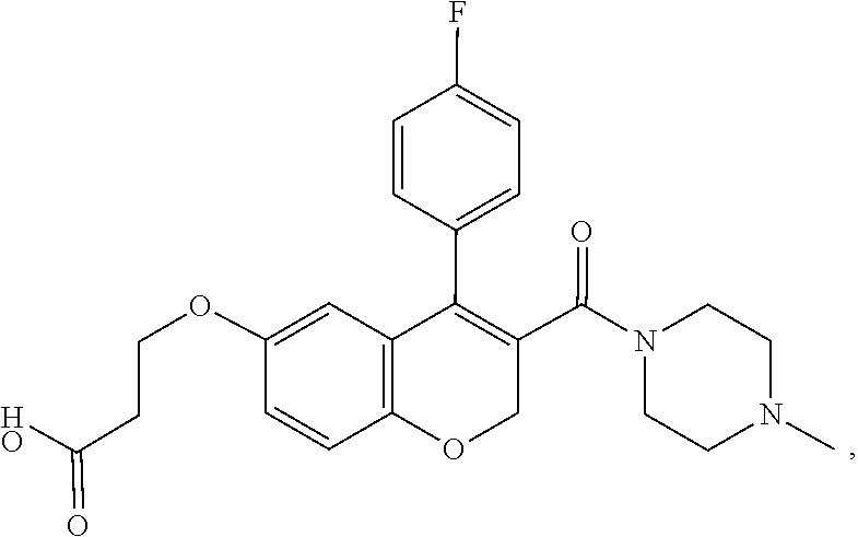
N1(C(C2=C(C3=CC=C(F)C=C3)C3=C(C=CC(OCCC(=O)O)=C3)OC2)=O)CCN(C)CC1
